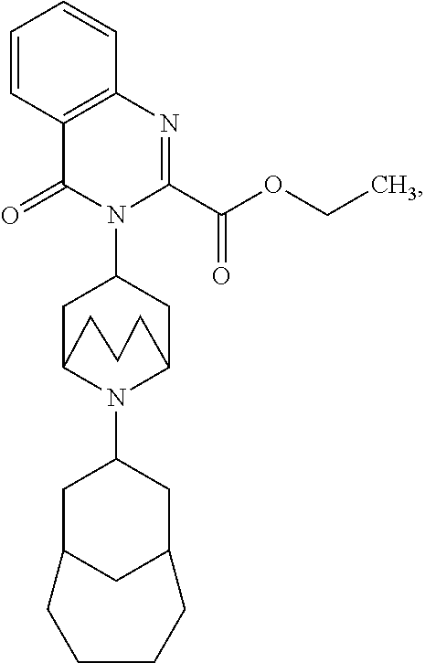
C1C2CCCC(CC1N1C(=O)C3=C(N=C1C(=O)OCC)C=CC=C3)N2C1CC2CC(C1)CCCC2
